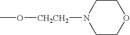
C1CN([CH2CH2]OC)CCO1
